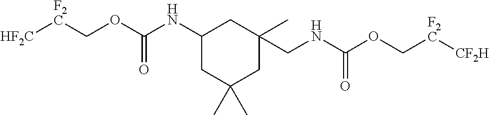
C1(NC(OC[F2C][HF2C])=O)CC(C)(C)CC(C)(CNC(OC[F2C][CF2H])=O)C1
